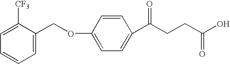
C1=C(COC2=CC=C(C(CCC(O)=O)=O)C=C2)C([CF3])=CC=C1
